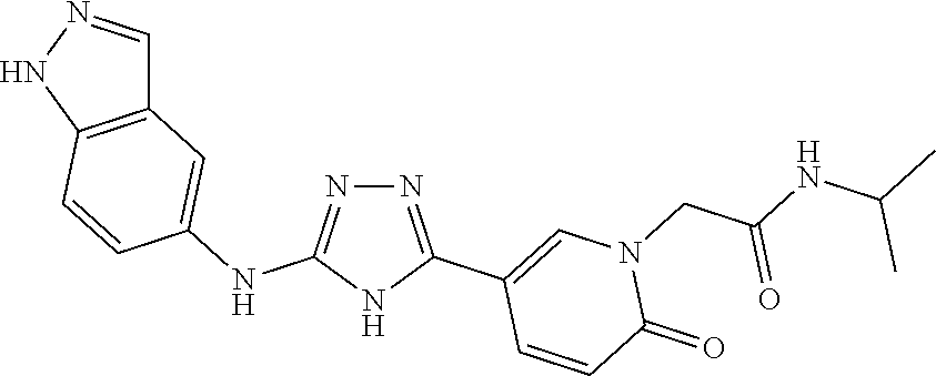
N1(CC(NC(C)C)=O)C=C(C2=NN=C(NC3=CC4=C(C=C3)NN=C4)N2)C=CC1=O
